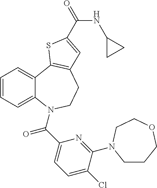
C1=CC=C2C(=C1)C1=C(CCN2C(C2=CC=C(Cl)C(N3CCCOCC3)=N2)=O)C=C(C(=O)NC2CC2)S1
